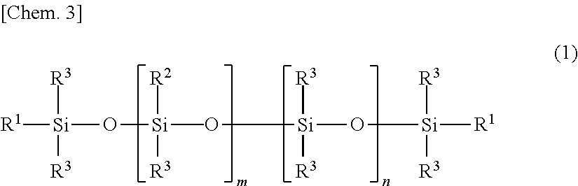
[R1][Si]([R3])([R3])O[Si](O[Si](O[Si]([R1])([R3])[R3])([R3])[R3])(C)([R2])[R3]
